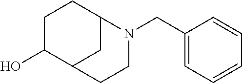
C1C(O)C2CC(C1)N(CC1=CC=CC=C1)CC2
